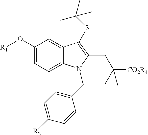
C1(O[R1])=CC=C2C(=C1)C(SC(C)(C)C)=C(CC(C)([CO2R4])C)N2CC1=CC=C([R2])C=C1
